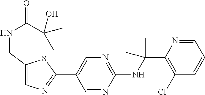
C1(C2=CN=C(NC(C)(C)C3=C(Cl)C=CC=N3)N=C2)=NC=C(CNC(C(O)(C)C)=O)S1
